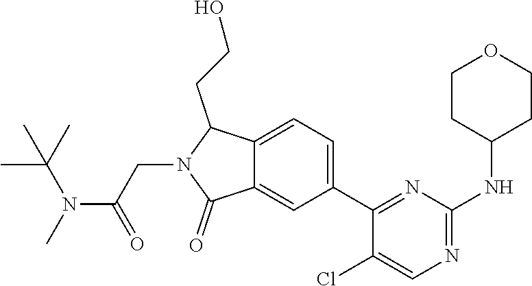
C1(C2=CC=C3C(=C2)C(=O)N(CC(N(C(C)(C)C)C)=O)C3CCO)=NC(NC2CCOCC2)=NC=C1Cl
